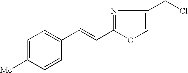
C1=C([Me])C=CC(C=CC2=NC(CCl)=CO2)=C1
